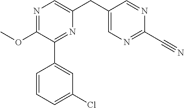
C1(OC)=NC=C(CC2=CN=C(C#N)N=C2)N=C1C1=CC(Cl)=CC=C1
